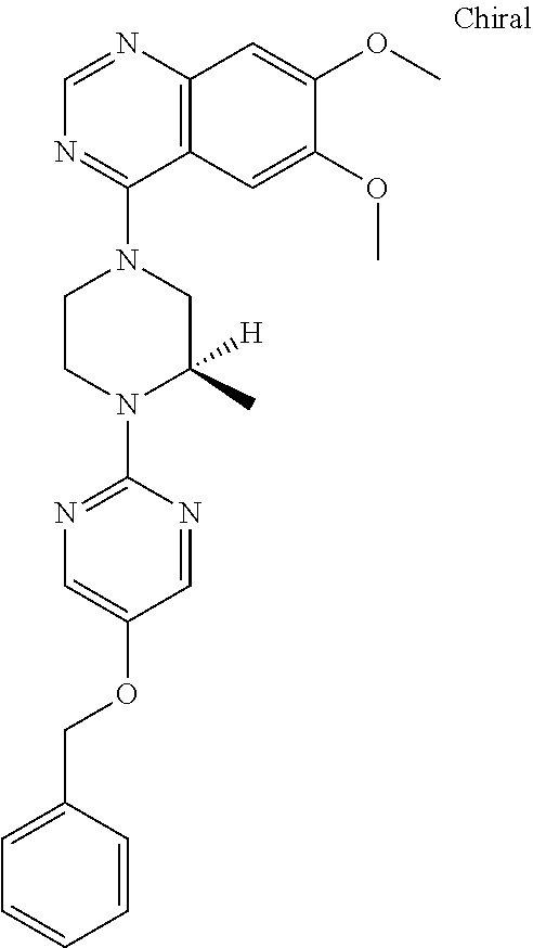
C12=C(N=CN=C1N1CCN(C3=NC=C(OCC4=CC=CC=C4)C=N3)C(C)([H])C1)C=C(OC)C(OC)=C2
